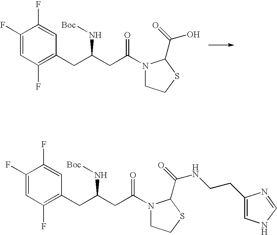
C1=C(F)C(F)=CC(CC(N[Boc])CC(=O)N2CCSC2C(=O)O)=C1F.C1=C(F)C(F)=CC(CC(N[Boc])CC(=O)N2CCSC2C(=O)NCCC2=CNC=N2)=C1F
